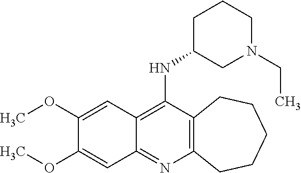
C12=C(N=C3C(=C1NC1CN(CC)CCC1)C=C(OC)C(OC)=C3)CCCCC2
